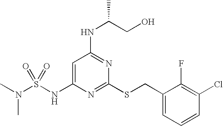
C1=C(NS(N(C)C)(=O)=O)N=C(SCC2=CC=CC(Cl)=C2F)N=C1NC(CO)C
